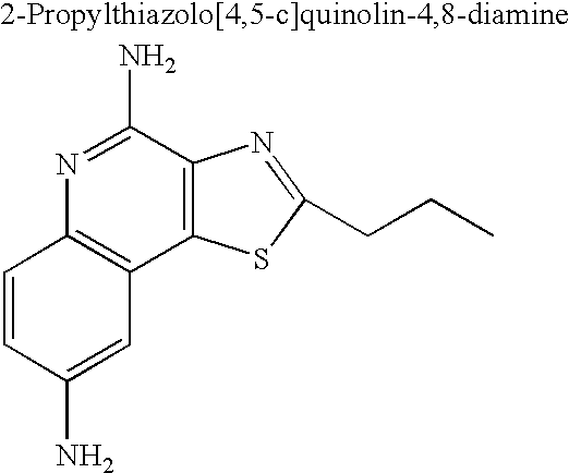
C1=CC(N)=CC2=C1N=C(N)C1=C2SC(CCC)=N1
